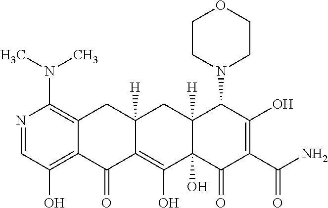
N1=CC(O)=C2C(=C1N(C)C)CC1([H])CC3([H])C(N4CCOCC4)C(O)=C(C(=O)N)C(=O)C3(O)C(O)=C1C2=O
